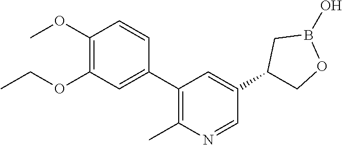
C1(OC)=C(OCC)C=C(C2=C(C)N=CC(C3COB(O)C3)=C2)C=C1
